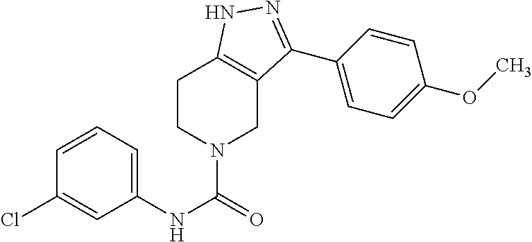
C1CN(C(=O)NC2=CC=CC(Cl)=C2)CC2=C1NN=C2C1=CC=C(OC)C=C1
